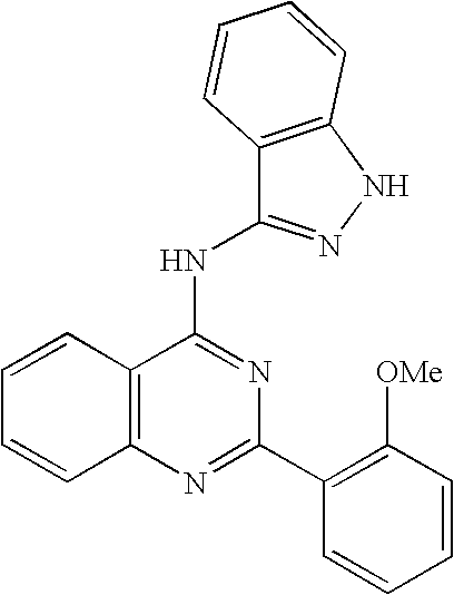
C12=C(N=C(C3=C([OMe])C=CC=C3)N=C1NC1=NNC3=C1C=CC=C3)C=CC=C2
